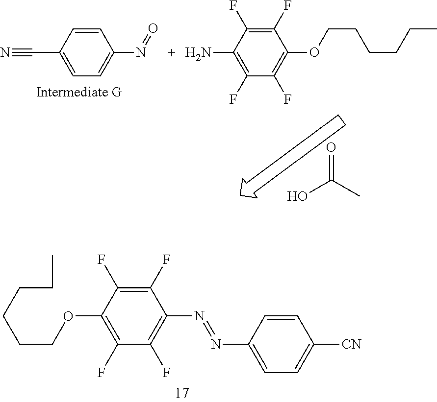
C1(F)=C(N=NC2=CC=C([CN])C=C2)C(F)=C(F)C(OCCCCCC)=C1F.C1=C(N=O)C=CC(C#N)=C1.C1(F)=C(OCCCCCC)C(F)=C(F)C(N)=C1F.OC(C)=O
